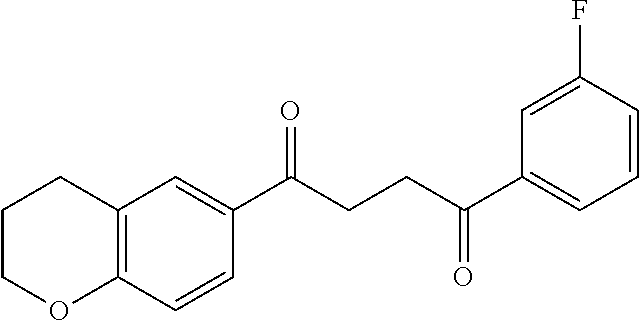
C12=C(C=CC(C(CCC(C3=CC=CC(F)=C3)=O)=O)=C1)OCCC2
